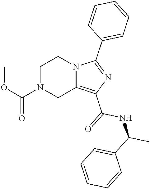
C1N(C(OC)=O)CC2=C(C(=O)NC(C3=CC=CC=C3)C)N=C(C3=CC=CC=C3)N2C1
